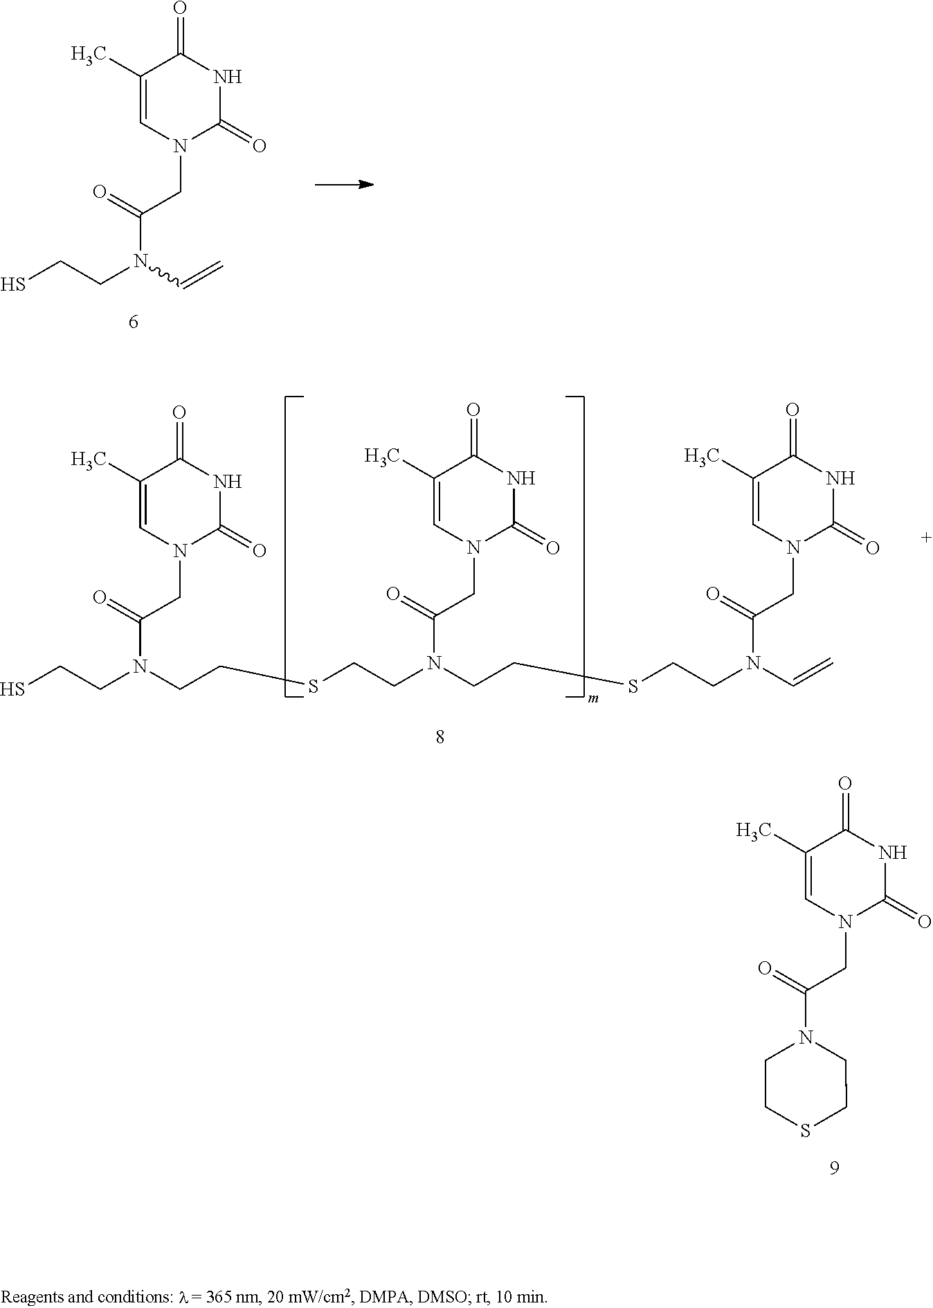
C1(C)=CN(CC(N2CCSCC2)=O)C(=O)NC1=O.C1(C)=CN(CC(N(CCS)CCSCCN(C(CN2C=C(C)C(=O)NC2=O)=O)CCSCCN(C(CN2C=C(C)C(=O)NC2=O)=O)C=C)=O)C(=O)NC1=O.C1(C)=CN(CC(N(CCS)C=C)=O)C(=O)NC1=O
